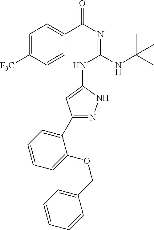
C1=C([F3C])C=CC(C(N=C(NC2=CC(C3=CC=CC=C3OCC3=CC=CC=C3)=NN2)NC(C)(C)C)=O)=C1
